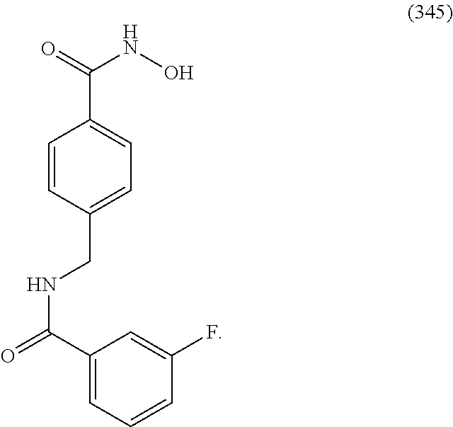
C(C1=CC=C(C(NO)=O)C=C1)NC(=O)C1=CC=CC(F)=C1
